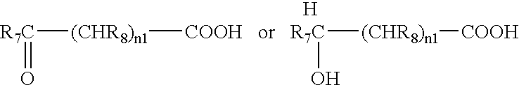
[(CHR8)n1]([COOH   or   R7C]([(CHR8)n1][COOH])O)[R7C]=O.[H]
